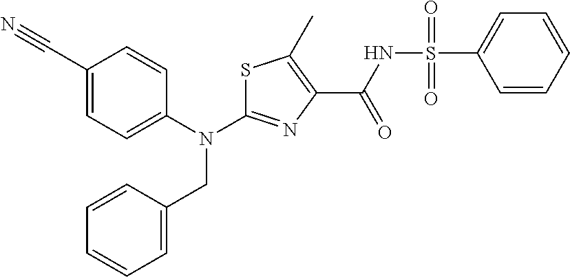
S1C(N(C2=CC=C(C#N)C=C2)CC2=CC=CC=C2)=NC(C(NS(C2=CC=CC=C2)(=O)=O)=O)=C1C
